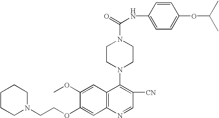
N1(CCOC2=CC3=C(C=C2OC)C(N2CCN(C(=O)NC4=CC=C(OC(C)C)C=C4)CC2)=C([CN])C=N3)CCCCC1
